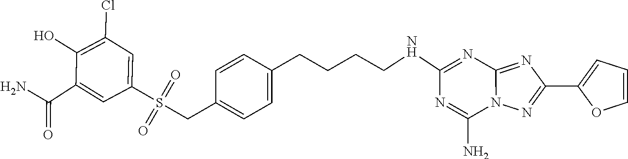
C1(C(N)=O)=CC(S(CC2=CC=C(CCCCNC3=NC4=NC(C5=CC=CO5)=NN4C(N)=N3)C=C2)(=O)=O)=CC(Cl)=C1O
